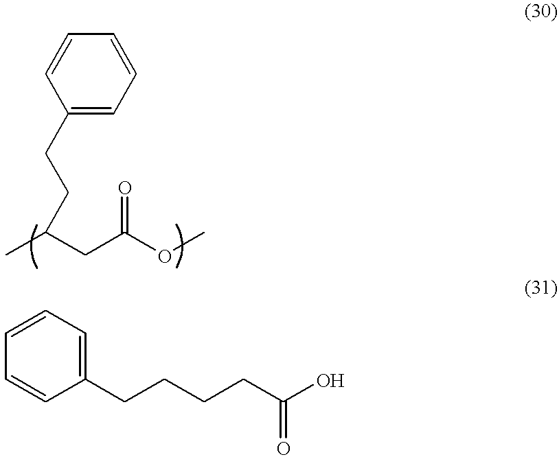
C(C(OC)=O)C(C)CCC1=CC=CC=C1.C1=CC(CCCCC(O)=O)=CC=C1
